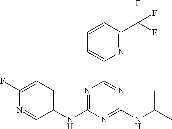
C1(F)=CC=C(NC2=NC(C3=CC=CC(C(F)(F)F)=N3)=NC(NC(C)C)=N2)C=N1
